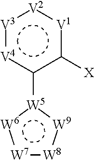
[V3]1:[V4]c(-[W5]2:[W6]:[W7][W8]:[W9]:2)c([X])[V1]:[V2]:1
